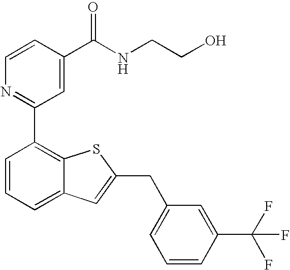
C1=CC(C(NCCO)=O)=CC(C2=C3C(=CC=C2)C=C(CC2=CC=CC(C(F)(F)F)=C2)S3)=N1
